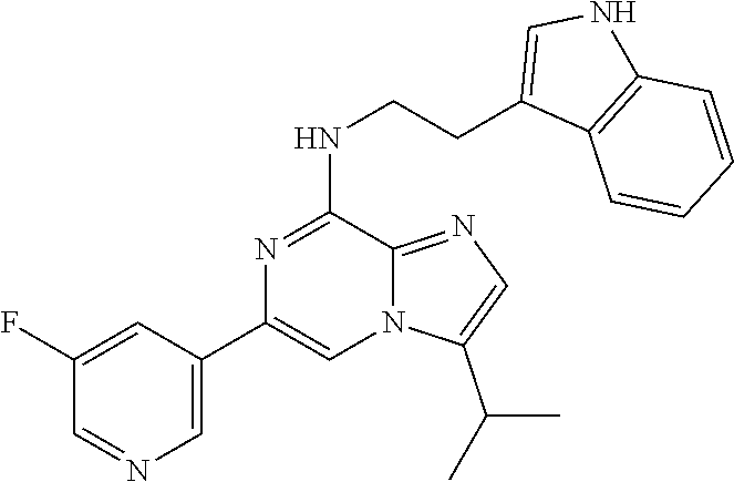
C1(C2=CN3C(=NC=C3C(C)C)C(NCCC3=CNC4=C3C=CC=C4)=N2)=CN=CC(F)=C1
